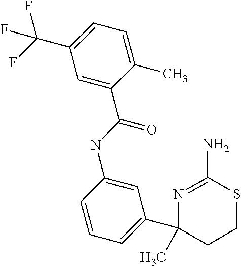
N(C1=CC(C2(C)CCSC(N)=N2)=CC=C1)C(C1=CC(C(F)(F)F)=CC=C1C)=O
